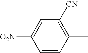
C1=CC(C)=C([CN])C=C1[O2N]
